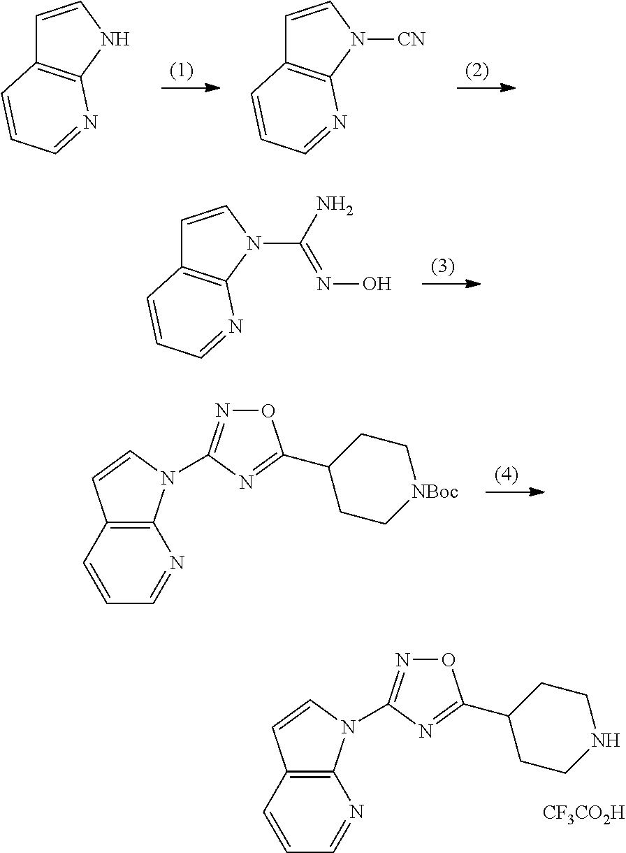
C1=CNC2=C1C=CC=N2.C1=CN([CN])C2=C1C=CC=N2.C1=CN(C(N)=NO)C2=C1C=CC=N2.O1N=C(N2C3=C(C=C2)C=CC=N3)N=C1C1CC[NBoc]CC1.O1N=C(N2C3=C(C=C2)C=CC=N3)N=C1C1CCNCC1.[CF3CO2H]
